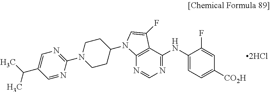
[2HCl].N1=C(NC2=CC=C([CO2H])C=C2F)C2=C(N=C1)N(C1CCN(C3=NC=C(C(C)C)C=N3)CC1)C=C2F
